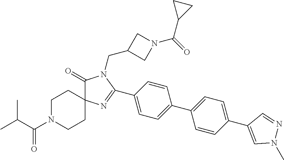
C1(=O)N(CC2CN(C(=O)C3CC3)C2)C(C2=CC=C(C3=CC=C(C4=CN(C)N=C4)C=C3)C=C2)=NC12CCN(C(C(C)C)=O)CC2
